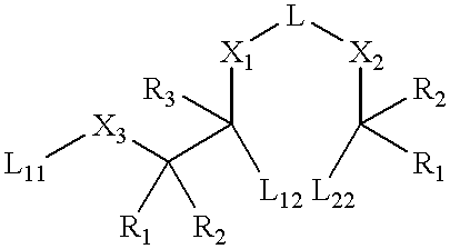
C([X1][L][X2]C([R2])([R1])[L22])(C([X3][L11])([R2])[R1])([R3])[L12]
